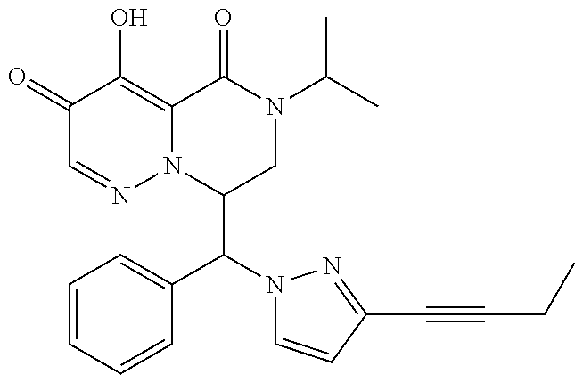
C1(=O)C=NN2C(=C1O)C(=O)N(C(C)C)CC2C(C1=CC=CC=C1)N1C=CC(C#CCC)=N1
